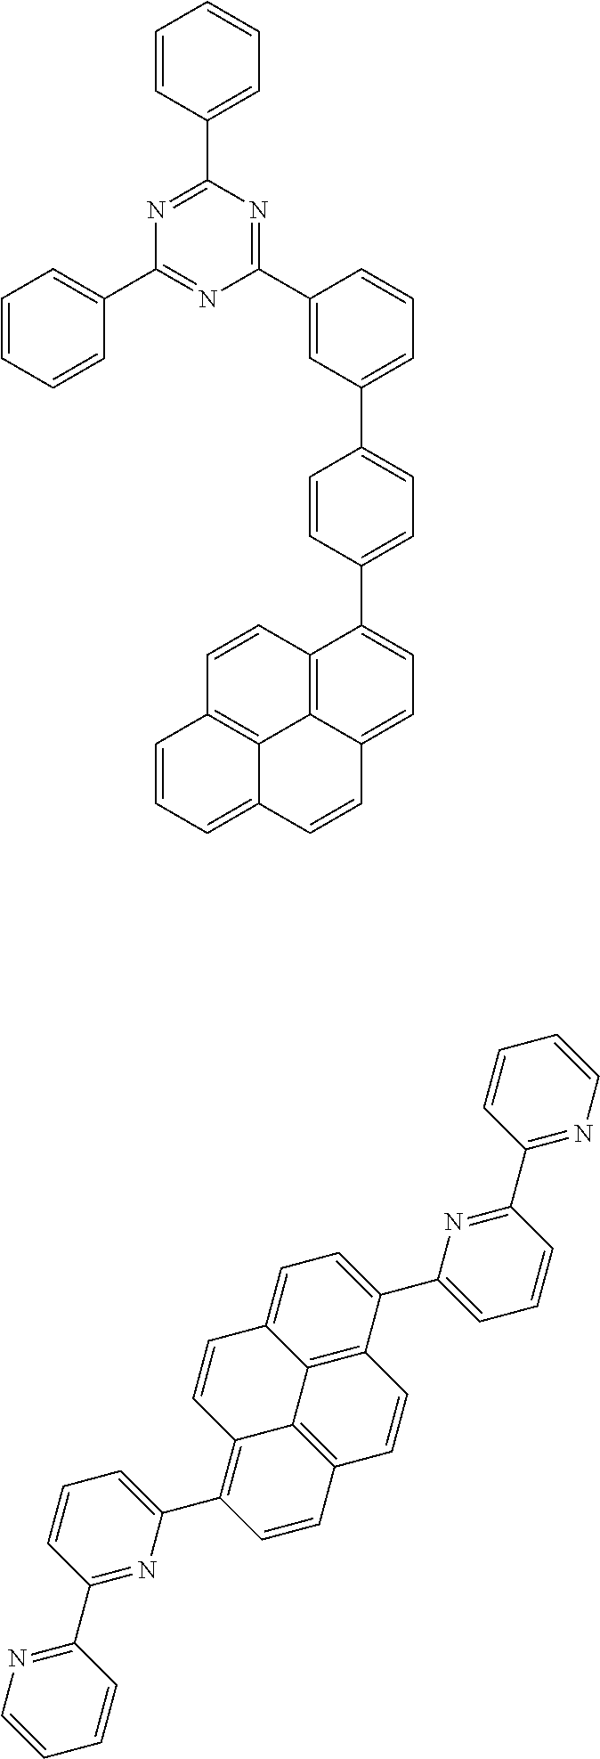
C1(C2=NC(C3=CC=CC=C3)=NC(C3=CC=CC=C3)=N2)=CC(C2=CC=C(C3=CC=C4C5=C3C=CC3=C5C(=CC=C3)C=C4)C=C2)=CC=C1.C1=CC(C2=NC(C3=CC=C4C5=C3C=CC3=C5C(=C(C5=CC=CC(C6=NC=CC=C6)=N5)C=C3)C=C4)=CC=C2)=NC=C1
